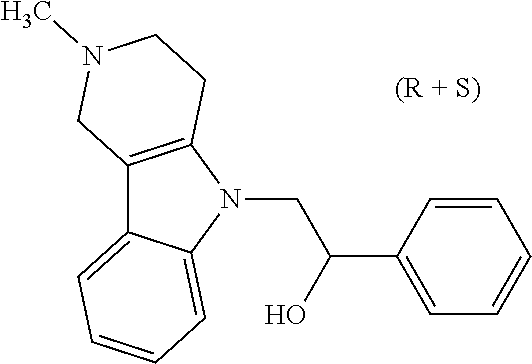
C12=C(N(CC(C3=CC=CC=C3)O)C3=CC=CC=C13)CCN(C)C2
